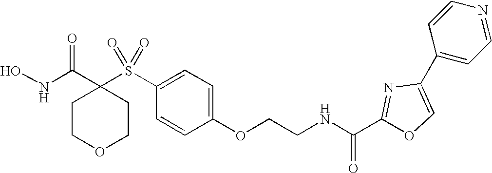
N(C(C1(S(C2=CC=C(OCCNC(C3=NC(C4=CC=NC=C4)=CO3)=O)C=C2)(=O)=O)CCOCC1)=O)O
